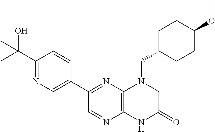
C1(C(C)(O)C)=NC=C(C2=NC3=C(N=C2)NC(=O)CN3CC2CCC(OC)CC2)C=C1
